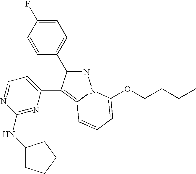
N1=C(C2=CC=C(F)C=C2)C(C2=CC=NC(NC3CCCC3)=N2)=C2N1C(OCCCC)=CC=C2
